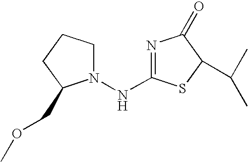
N1(NC2=NC(=O)C(C(C)C)S2)CCCC1COC
